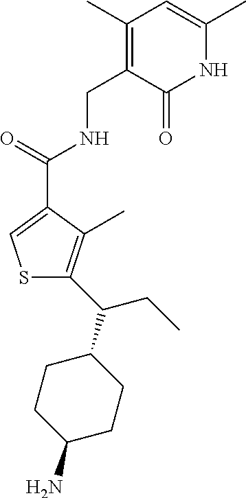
C1(C)=C(CNC(=O)C2=CSC(C(CC)C3CCC(N)CC3)=C2C)C(=O)NC(C)=C1
